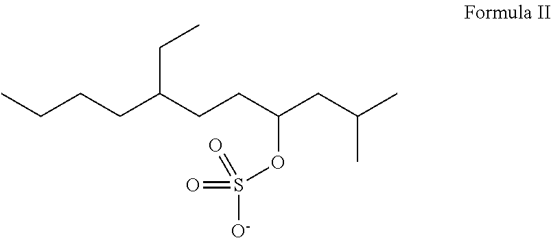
CCCCC(CCC(CC(C)C)OS([O-])(=O)=O)CC
